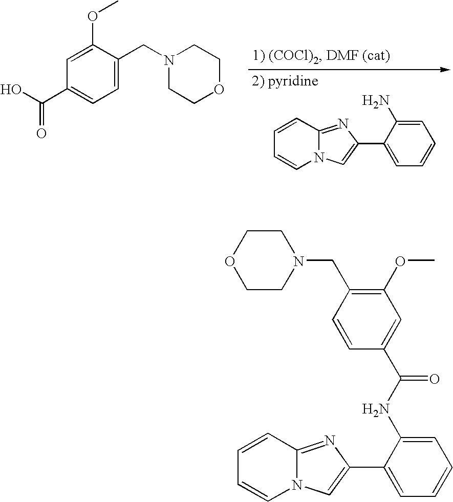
OC(C1=CC=C(CN2CCOCC2)C(OC)=C1)=O.C1=CC2=NC(C3=CC=CC=C3N)=CN2C=C1.C1=CC2=NC(C3=CC=CC=C3NC(=O)C3=CC(OC)=C(CN4CCOCC4)C=C3)=CN2C=C1
